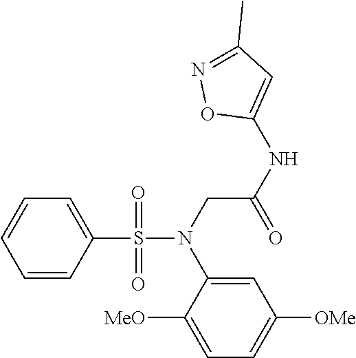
C1=C(S(=O)(=O)N(CC(NC2=CC(C)=NO2)=O)C2=CC([OMe])=CC=C2[MeO])C=CC=C1
